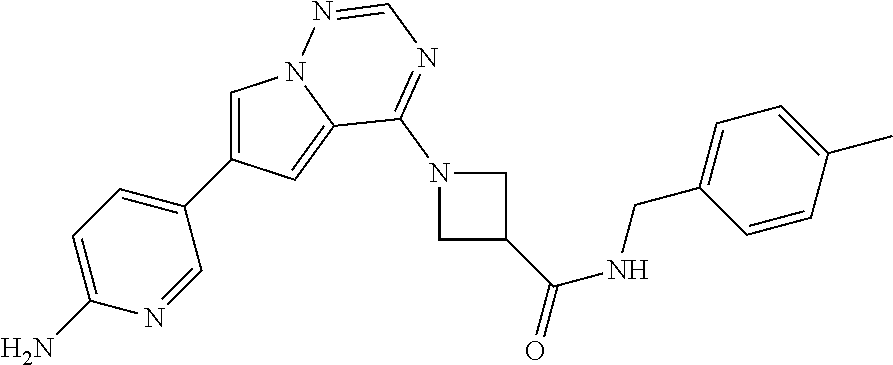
C1=C(C2=CC=C(N)N=C2)C=C2N1N=CN=C2N1CC(C(=O)NCC2=CC=C(C)C=C2)C1
